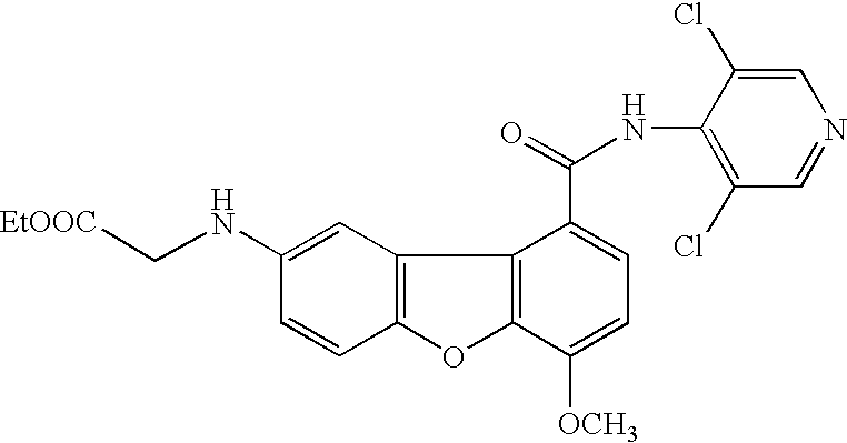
C12=C(C=C(NC[EtOOC])C=C1)C1=C(O2)C([OCH3])=CC=C1C(=O)NC1=C(Cl)C=NC=C1Cl
